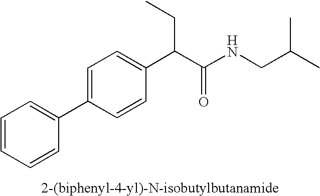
C1=CC=CC(C2=CC=C(C(C(NCC(C)C)=O)CC)C=C2)=C1
